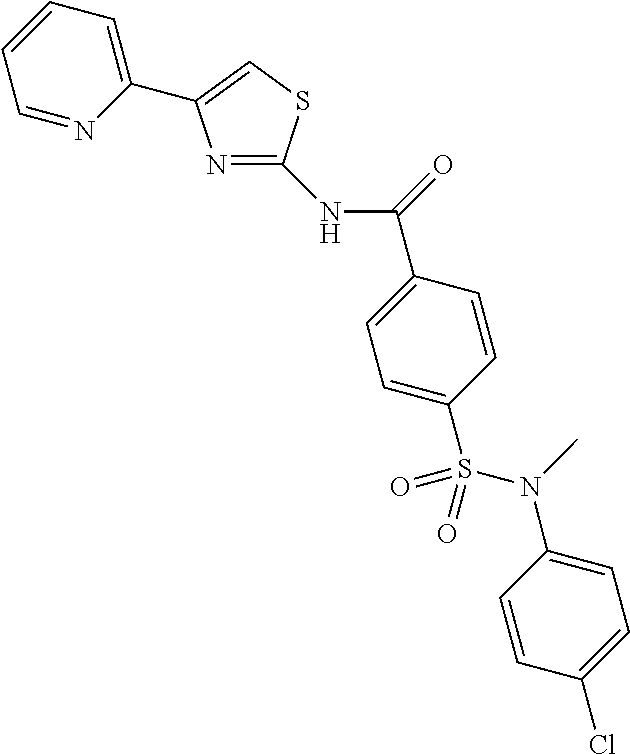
C1=C(S(N(C2=CC=C(Cl)C=C2)C)(=O)=O)C=CC(C(=O)NC2=NC(C3=CC=CC=N3)=CS2)=C1
